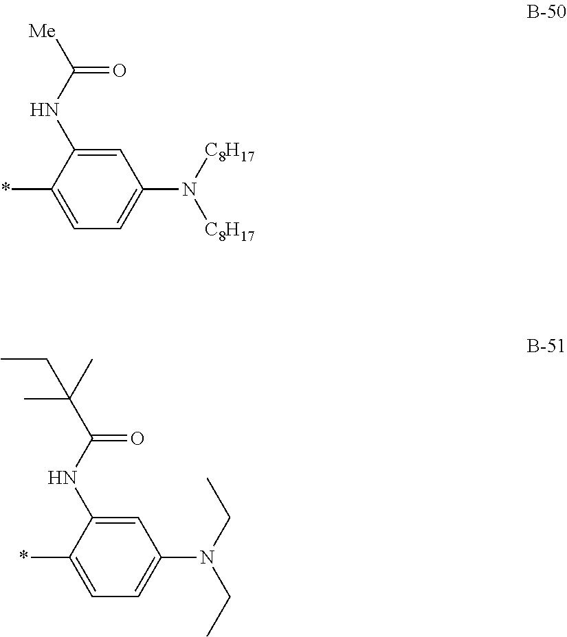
C1=C(NC([Me])=O)C(*)=CC=C1N([C8H17])[C8H17].C1=C(NC(C(C)(C)CC)=O)C(*)=CC=C1N(CC)CC
